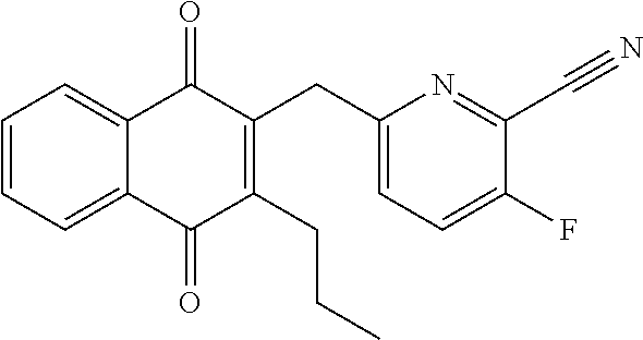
C1=CC=C2C(=C1)C(=O)C(CC1=CC=C(F)C(C#N)=N1)=C(CCC)C2=O
